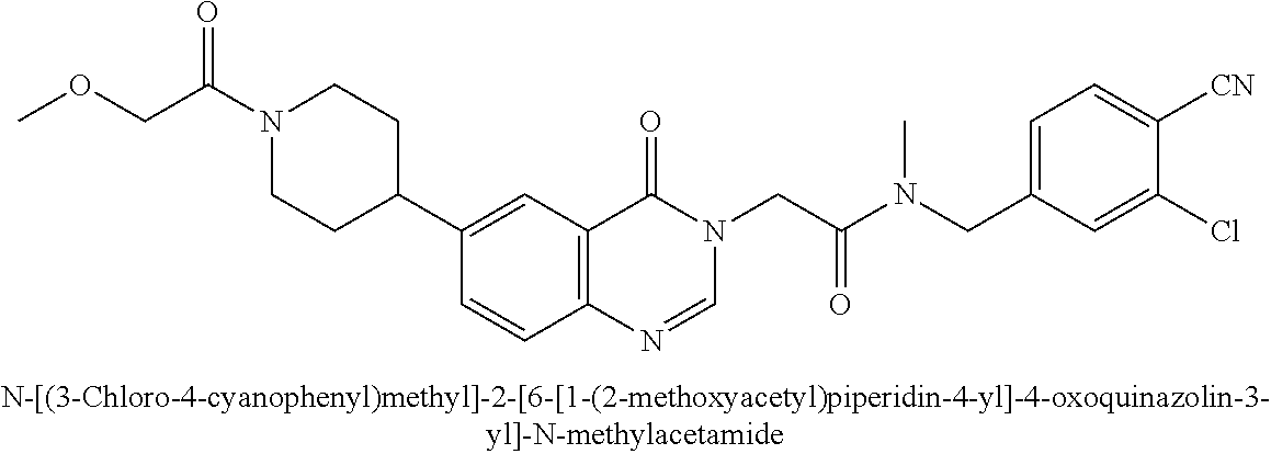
COCC(N1CCC(C2=CC3=C(C=C2)N=CN(CC(N(CC2=CC=C([CN])C(Cl)=C2)C)=O)C3=O)CC1)=O
